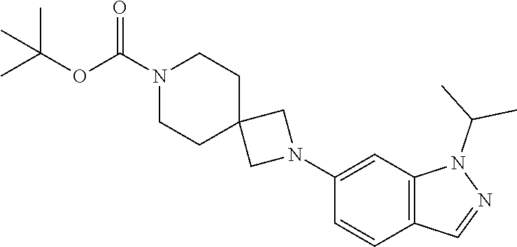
C12=C(C=C(N3CC4(C3)CCN(C(=O)OC(C)(C)C)CC4)C=C1)N(C(C)C)N=C2
